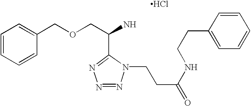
O(CC(N)C1=NN=NN1CCC(NCCC1=CC=CC=C1)=O)CC1=CC=CC=C1.Cl
